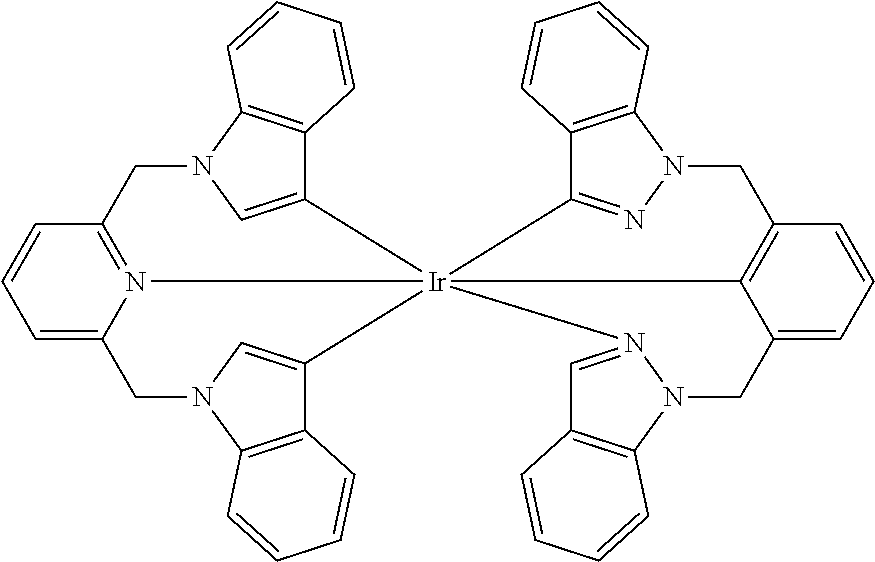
C1=C2N3=C(C=C1)CN1C=C(C4=C1C=CC=C4)[Ir]314(C3=CN(C2)C2=C3C=CC=C2)C2=C(C=CC=C2CN2N1=CC1=C2C=CC=C1)CN1N=C4C2=C1C=CC=C2
